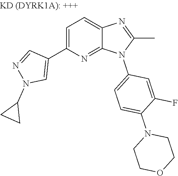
C1(C2=CC=C3N=C(C)N(C4=CC=C(N5CCOCC5)C(F)=C4)C3=N2)=CN(C2CC2)N=C1
